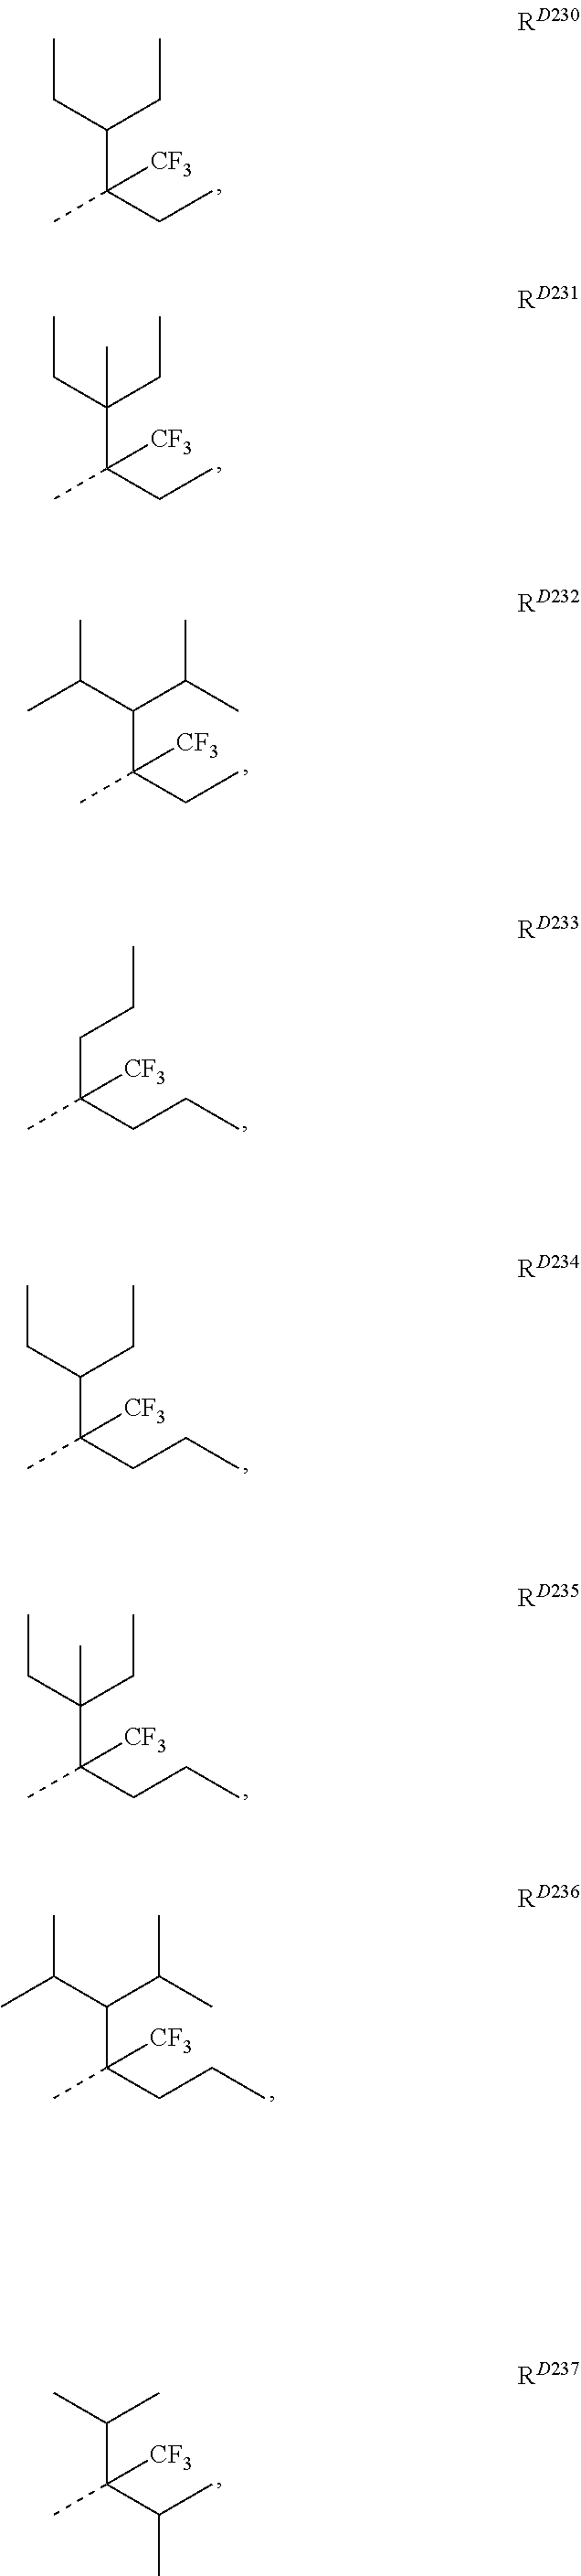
C(C(C)(CC)[CF3])(CC)CC.C(C(C)(CC)[CF3])(CC)(CC)C.C(C(C)(CC)[CF3])(C(C)C)C(C)C.C(C(C)(CCC)[CF3])CC.C(C(C)(CCC)[CF3])(CC)CC.C(C(C)(CCC)[CF3])(CC)(CC)C.C(C(C)(CCC)[CF3])(C(C)C)C(C)C.C(C(C)(C(C)C)[CF3])(C)C
